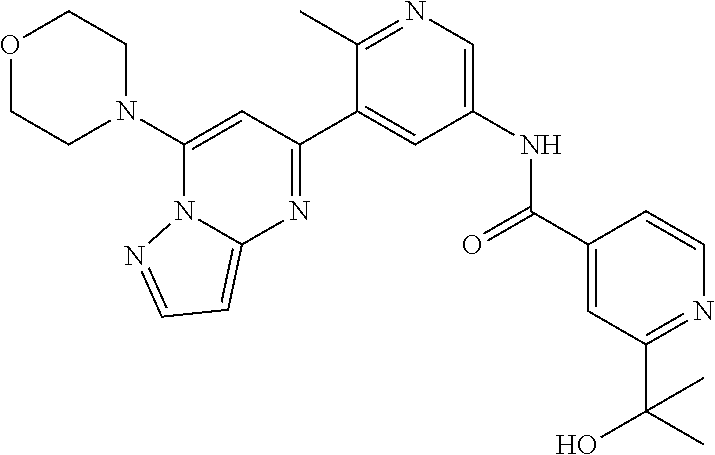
O1CCN(C2=CC(C3=CC(NC(=O)C4=CC(C(O)(C)C)=NC=C4)=CN=C3C)=NC3=CC=NN23)CC1
